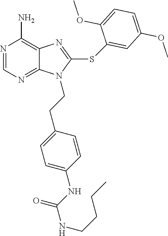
N1=CN=C2C(=C1N)N=C(SC1=CC(OC)=CC=C1OC)N2CCC1=CC=C(NC(NCCCC)=O)C=C1
